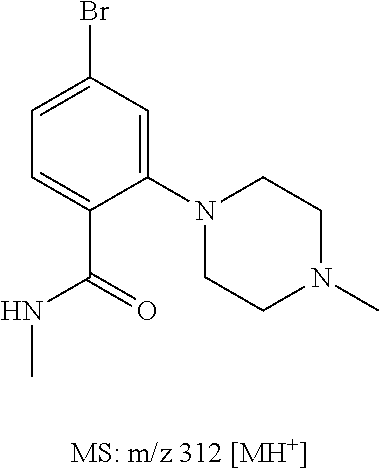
C1(N2CCN(C)CC2)=CC(Br)=CC=C1C(=O)NC
